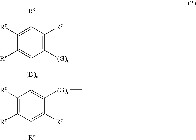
C1([(G)n]C)=C([Re])C([Re])=C([Re])C([Re])=C1[(D)n]C1=C([(G)n]C)C([Re])=C([Re])C([Re])=C1[Re]
